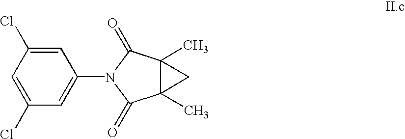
C1=C(Cl)C=C(Cl)C=C1N1C(=O)C2(C)C(C)(C1=O)C2
